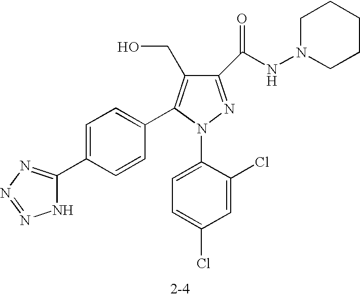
C1(C(NN2CCCCC2)=O)=NN(C2=CC=C(Cl)C=C2Cl)C(C2=CC=C(C3=NN=NN3)C=C2)=C1CO
